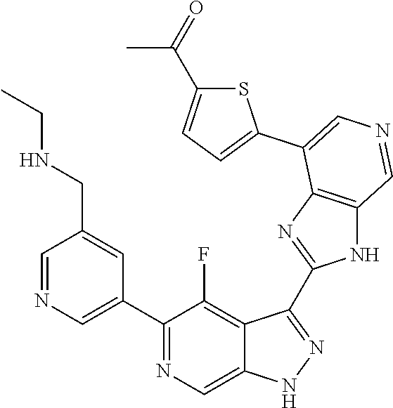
C1(C2=CN=CC(CNCC)=C2)=NC=C2C(=C1F)C(C1=NC3=C(N1)C=NC=C3C1=CC=C(C(=O)C)S1)=NN2
